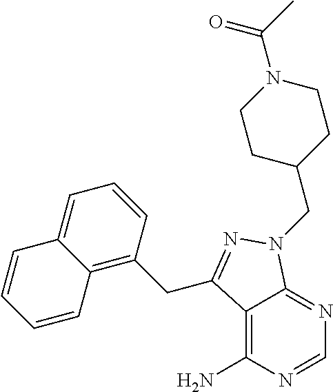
C12=C(N)N=CN=C1N(CC1CCN(C(C)=O)CC1)N=C2CC1=C2C(=CC=C1)C=CC=C2
